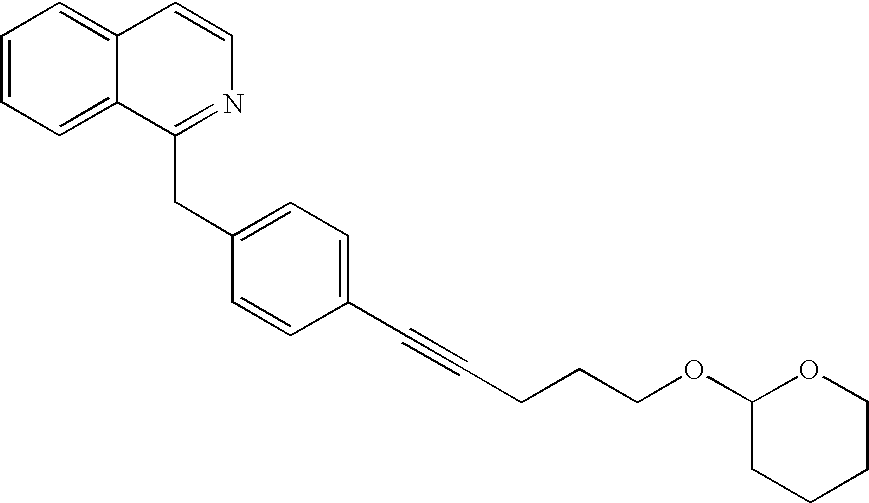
C1(OCCCC#CC2=CC=C(CC3=NC=CC4=CC=CC=C34)C=C2)CCCCO1
